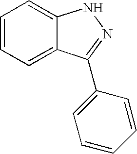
C1=CC=C2C(=C1)NN=C2C1=CC=CC=C1
